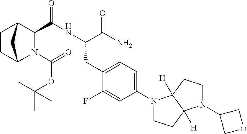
N1(C(=O)OC(C)(C)C)C2CCC(C1C(NC(C(N)=O)CC1=CC=C(N3CCC4([H])C3([H])CCN4C3COC3)C=C1F)=O)C2
